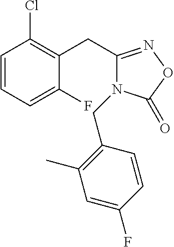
C1=CC=C(F)C(CC2=NOC(=O)N2CC2=C(C)C=C(F)C=C2)=C1Cl
